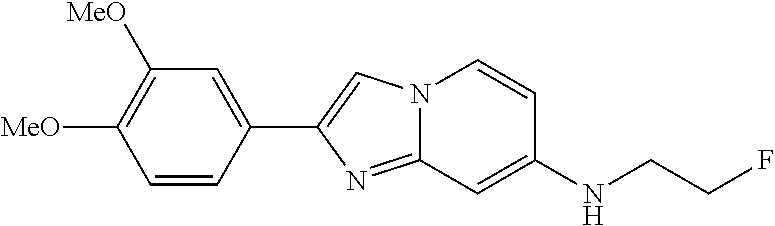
C1(C2=CN3C(=N2)C=C(NCCF)C=C3)=CC([MeO])=C([MeO])C=C1
